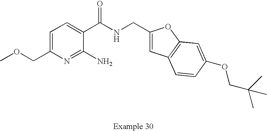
C1=C(COC)N=C(N)C(C(NCC2=CC3=C(O2)C=C(OCC(C)(C)C)C=C3)=O)=C1
